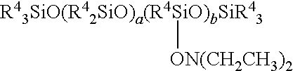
[ON(CH2CH3)2][R43SiO(R42SiO)a(R4SiO)bSiR43]
